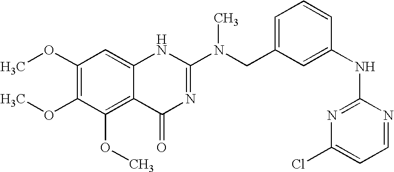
C1(OC)=C(OC)C(OC)=C2C(=C1)NC(N(CC1=CC=CC(NC3=NC(Cl)=CC=N3)=C1)C)=NC2=O
